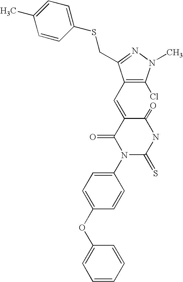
C1=CC(OC2=CC=C(N3C(=S)NC(=O)C(=CC4=C(Cl)N(C)N=C4CSC4=CC=C(C)C=C4)C3=O)C=C2)=CC=C1
